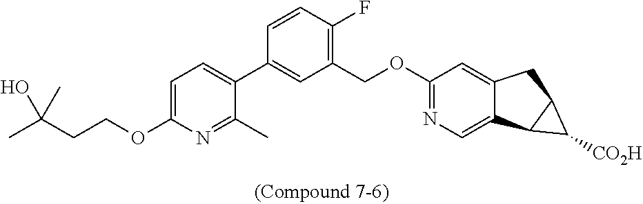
C1=C(OCCC(C)(O)C)N=C(C)C(C2=CC(COC3=NC=C4C(=C3)CC3C4C3[CO2H])=C(F)C=C2)=C1
